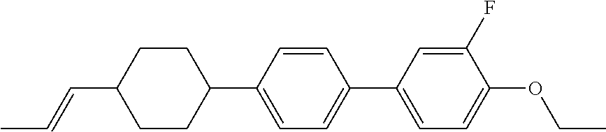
C1CC(C=CC)CCC1C1=CC=C(C2=CC=C(OCC)C(F)=C2)C=C1
